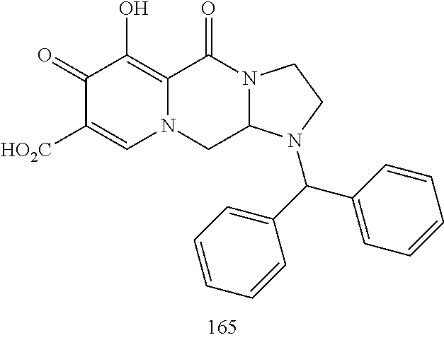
C1(=O)C([HO2C])=CN2C(=C1O)C(=O)N1C(C2)N(C(C2=CC=CC=C2)C2=CC=CC=C2)CC1
